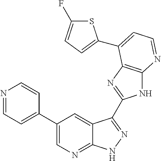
C1(C2=CC=NC=C2)=CN=C2C(=C1)C(C1=NC3=C(N1)N=CC=C3C1=CC=C(F)S1)=NN2
